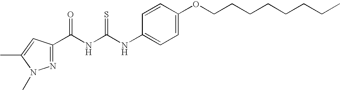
N1=C(C(NC(NC2=CC=C(OCCCCCCCC)C=C2)=S)=O)C=C(C)N1C
